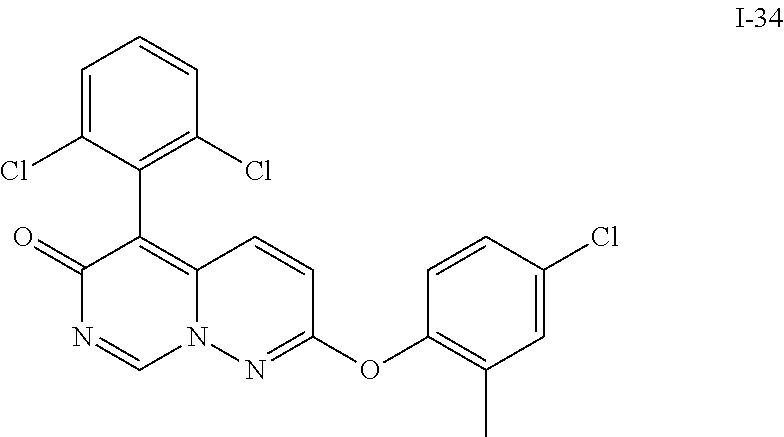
C1=C(Cl)C(C2=C3N(C=NC2=O)N=C(OC2=C(C)C=C(Cl)C=C2)C=C3)=C(Cl)C=C1
